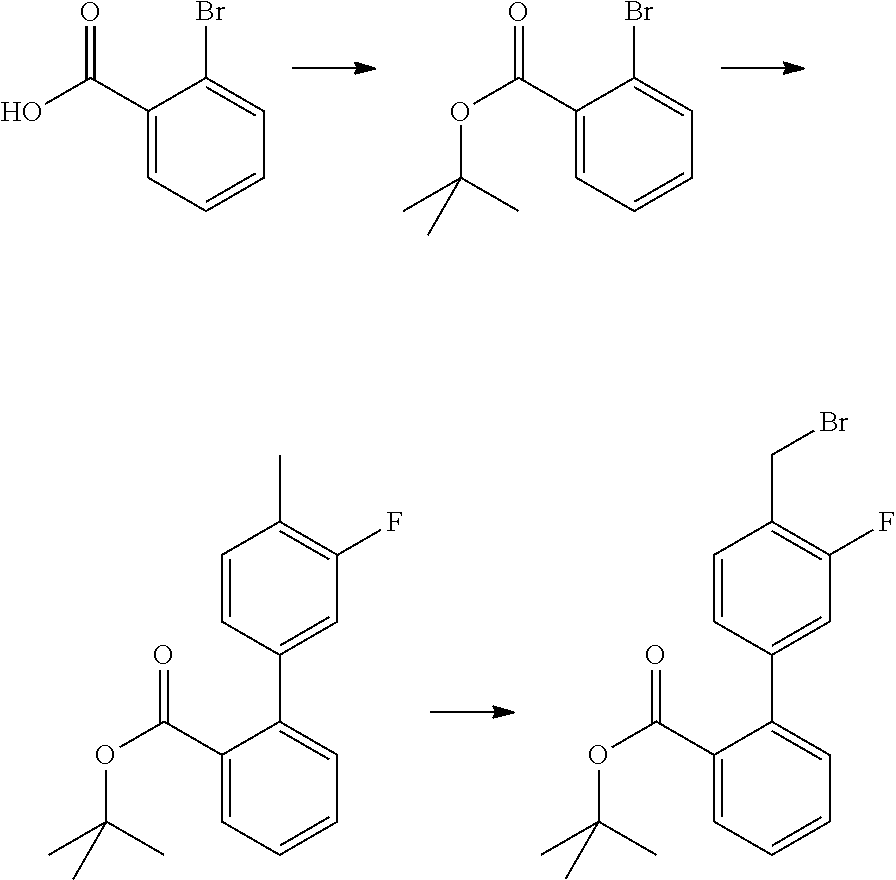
C1(C(=O)O)=CC=CC=C1Br.C1(C(=O)OC(C)(C)C)=CC=CC=C1Br.C1(C(=O)OC(C)(C)C)=CC=CC=C1C1=CC(F)=C(C)C=C1.C1(C(=O)OC(C)(C)C)=CC=CC=C1C1=CC(F)=C(CBr)C=C1
